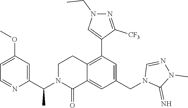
C1(OC)=CC=NC(C(N2C(=O)C3=CC(CN4C(=N)N(C)N=C4)=CC(C4=CN(CC)N=C4[CF3])=C3CC2)C)=C1
